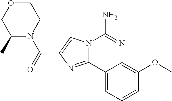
N12C(=NC(C(=O)N3C(C)COCC3)=C1)C1=CC=CC(OC)=C1N=C2N
